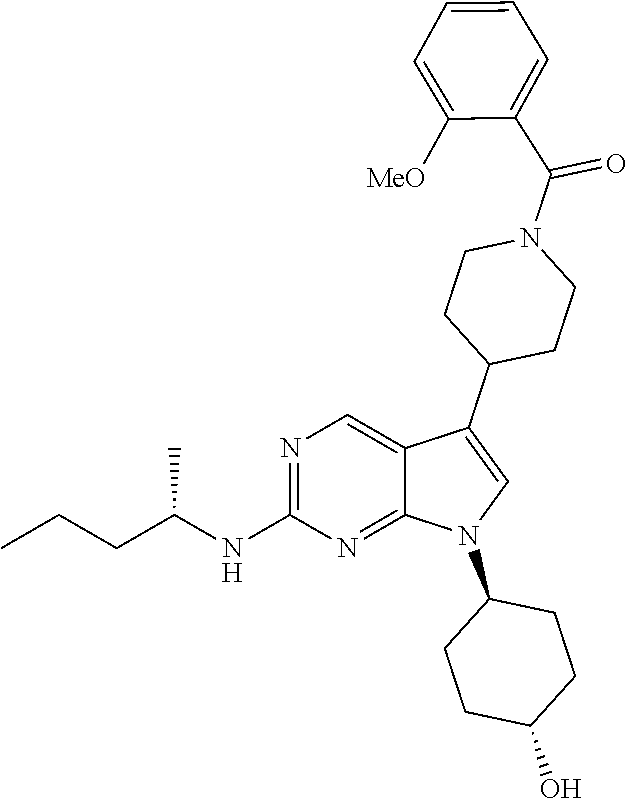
N1=C(NC(CCC)C)N=C2C(=C1)C(C1CCN(C(C3=CC=CC=C3[MeO])=O)CC1)=CN2C1CCC(O)CC1
